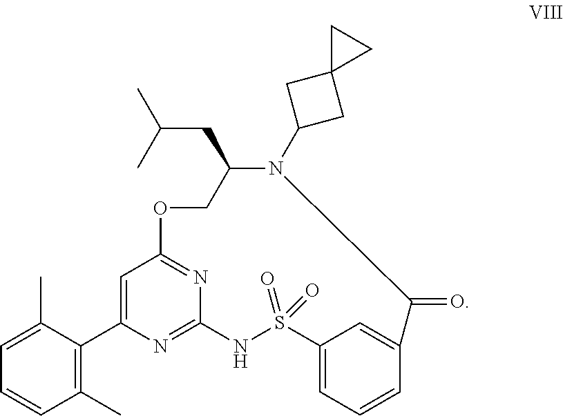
C1=C(C)C(C2=CC3=NC(=N2)NS(=O)(=O)C2=CC=CC(=C2)C(=O)N(C2CC4(C2)CC4)C(CC(C)C)CO3)=C(C)C=C1
